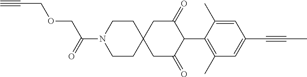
C1CN(C(=O)COCC#C)CCC12CC(=O)C(C1=C(C)C=C(C#CC)C=C1C)C(=O)C2
